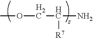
COCC(N)[R7]
